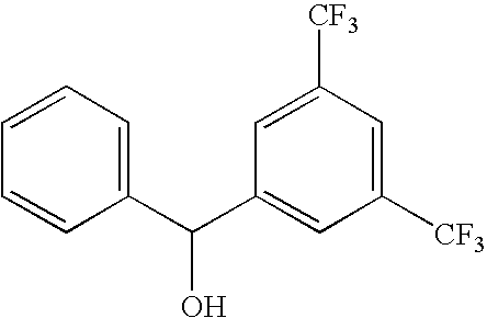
C1=CC=C(C(C2=CC([CF3])=CC([CF3])=C2)O)C=C1
